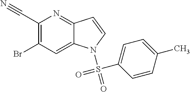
C1(C#N)=C(Br)C=C2C(=N1)C=CN2S(=O)(C1=CC=C(C)C=C1)=O
